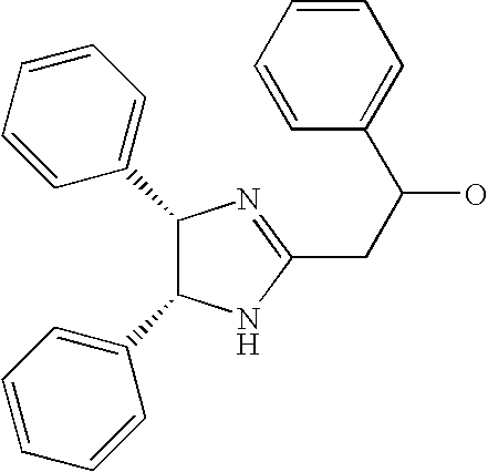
C1(C2=CC=CC=C2)NC(CC(O)C2=CC=CC=C2)=NC1C1=CC=CC=C1
